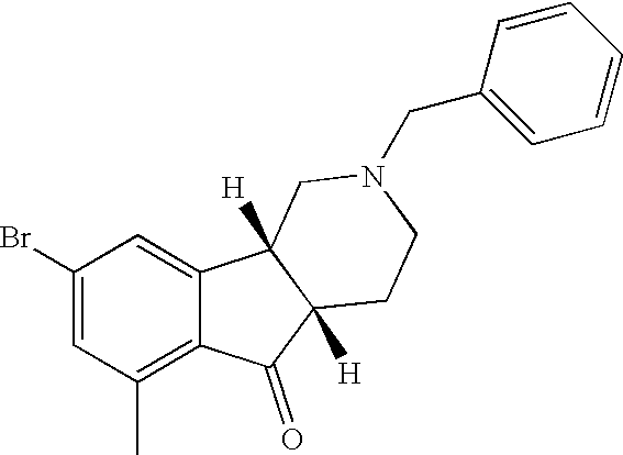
C1(Br)=CC(C)=C2C(=C1)C1([H])C([H])(C2=O)CCN(CC2=CC=CC=C2)C1
